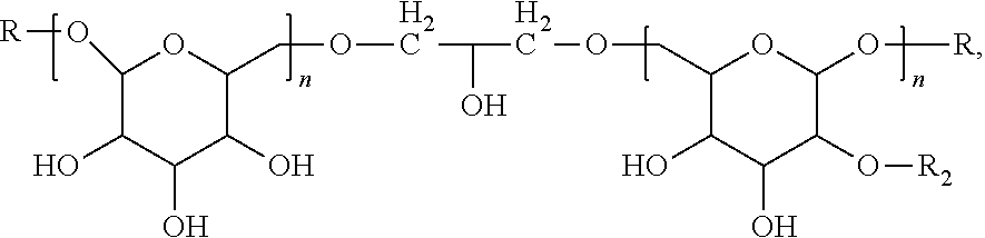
C1(COCC(O)COCC2OC(O[R])C(O)C(O)C2O)C(O)C(O)C(O[R2])C(O[R])O1
